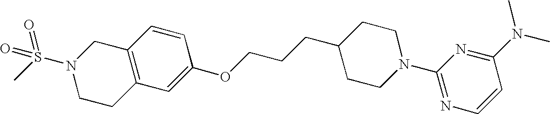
C12=C(C=C(OCCCC3CCN(C4=NC=CC(N(C)C)=N4)CC3)C=C1)CCN(S(C)(=O)=O)C2
